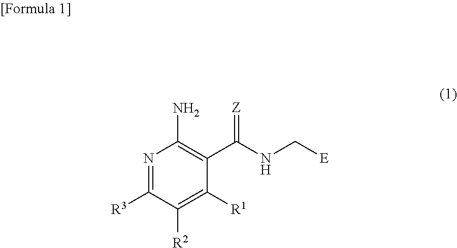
N1=C([R3])C([R2])=C([R1])C(C(NC[E])=[Z])=C1N
